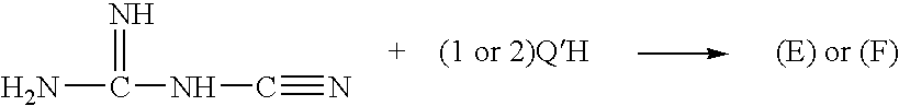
NC(=N)NC#N
